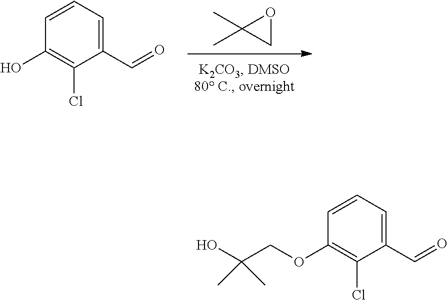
C1OC1(C)C.C1(O)=C(Cl)C(C=O)=CC=C1.C1(OCC(O)(C)C)=C(Cl)C(C=O)=CC=C1
